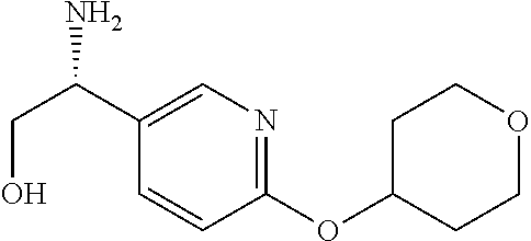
C(O)C(C1=CN=C(OC2CCOCC2)C=C1)N
